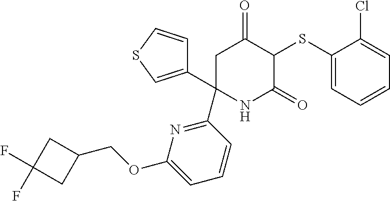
C1(SC2C(=O)CC(C3=NC(OCC4CC(F)(F)C4)=CC=C3)(C3=CSC=C3)NC2=O)=CC=CC=C1Cl
